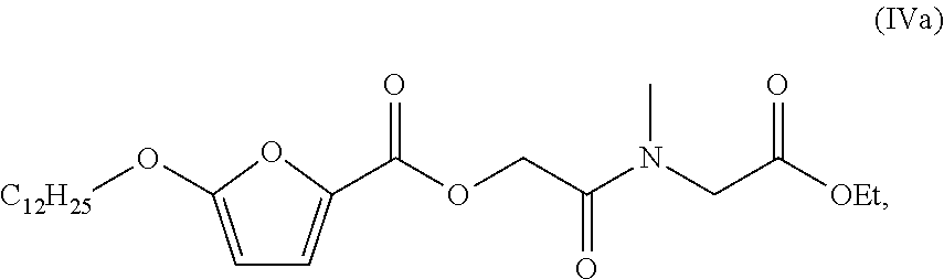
C1=C(O[C12H25])OC(C(OCC(N(CC([OEt])=O)C)=O)=O)=C1
